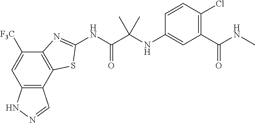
C12=C(C3=C(C([F3C])=C1)N=C(NC(C(NC1=CC(C(NC)=O)=C(Cl)C=C1)(C)C)=O)S3)C=NN2
